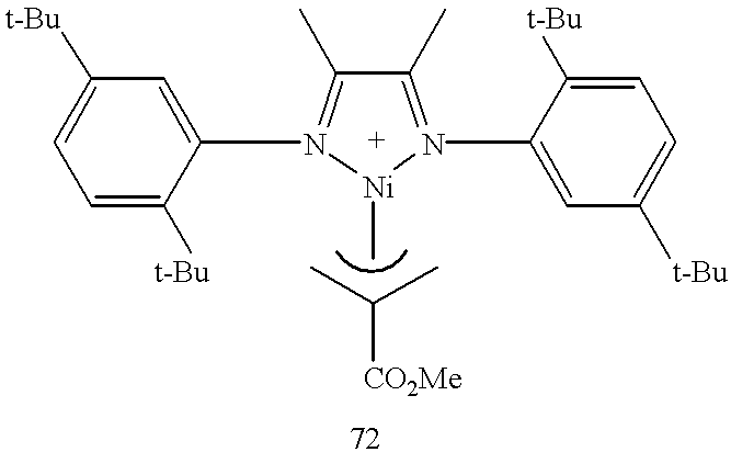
C1(C)=N(C2=CC([t-Bu])=CC=C2[t-Bu])[Ni](C)N(C2=CC([t-Bu])=CC=C2[t-Bu])=C1C.CC(C)[CO2Me]
